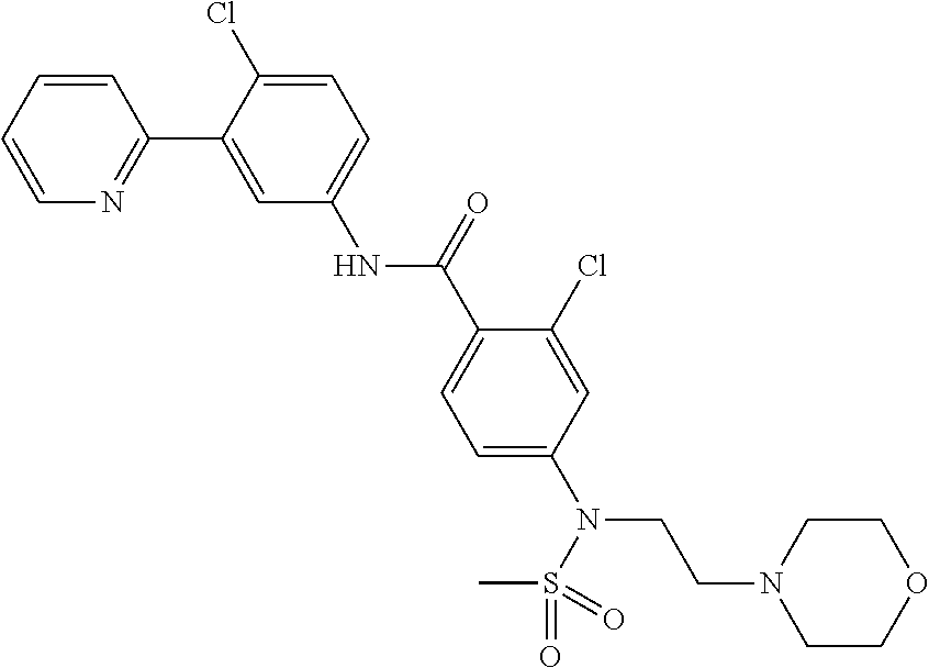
C1=CC=CN=C1C1=CC(NC(C2=CC=C(N(CCN3CCOCC3)S(=O)(C)=O)C=C2Cl)=O)=CC=C1Cl
